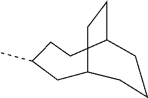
C1C2CCC(CCC1C)CCC2
